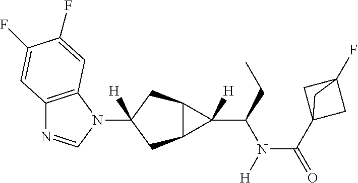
C12=C(N(C3([H])CC4C(C3)C4(C(N(C(=O)C34CC(F)(C3)C4)[H])CC)[H])C=N1)C=C(F)C(F)=C2
